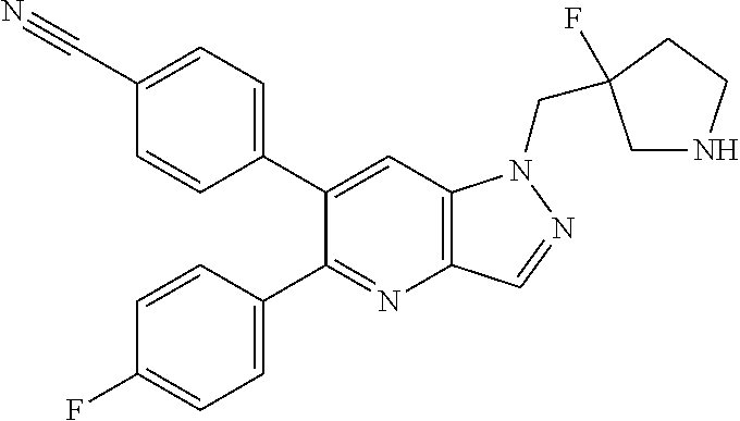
C1(C#N)=CC=C(C2=CC3=C(N=C2C2=CC=C(F)C=C2)C=NN3CC2(F)CNCC2)C=C1
